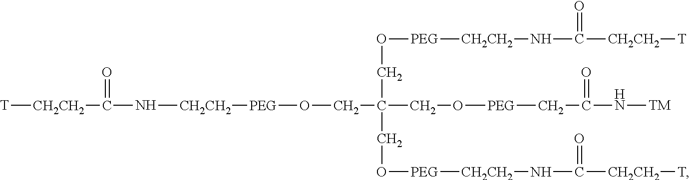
[T][CH2CH2]C(N[CH2CH2][PEG]OCC(CO[PEG]CC(N[TM])=O)(CO[PEG][CH2CH2]NC([CH2CH2][T])=O)CO[PEG][CH2CH2]NC([CH2CH2][T])=O)=O
